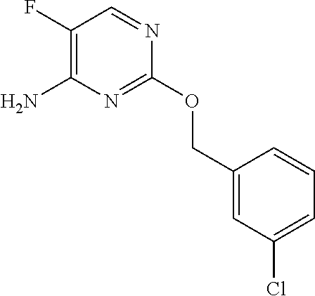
C1(OCC2=CC(Cl)=CC=C2)=NC(N)=C(F)C=N1
